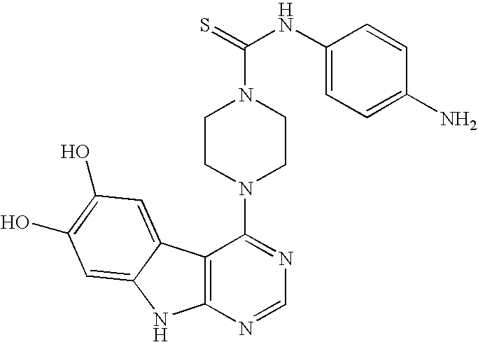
C12=C(N=CN=C1N1CCN(C(=S)NC3=CC=C(N)C=C3)CC1)NC1=CC(O)=C(O)C=C21
